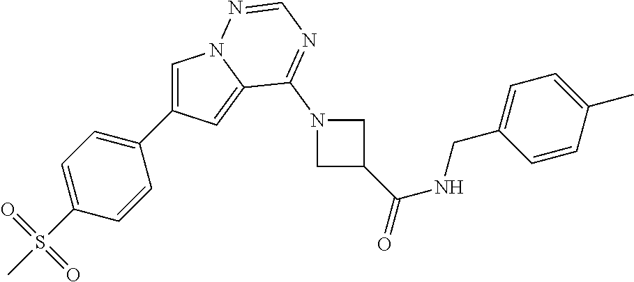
C1(C2=CN3C(=C2)C(N2CC(C(NCC4=CC=C(C)C=C4)=O)C2)=NC=N3)=CC=C(S(C)(=O)=O)C=C1
